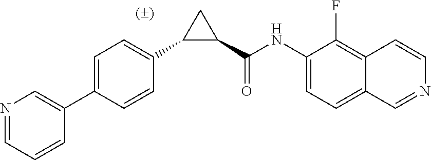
C1=C(C2=CN=CC=C2)C=CC(C2C(C(NC3=CC=C4C=NC=CC4=C3F)=O)C2)=C1
